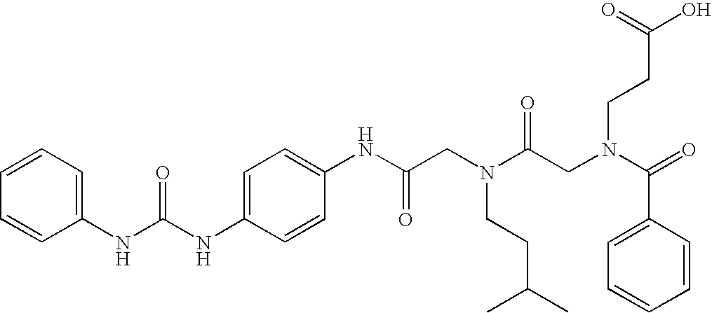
C1=C(NC(NC2=CC=CC=C2)=O)C=CC(NC(CN(C(CN(C(=O)C2=CC=CC=C2)CCC(O)=O)=O)CCC(C)C)=O)=C1
